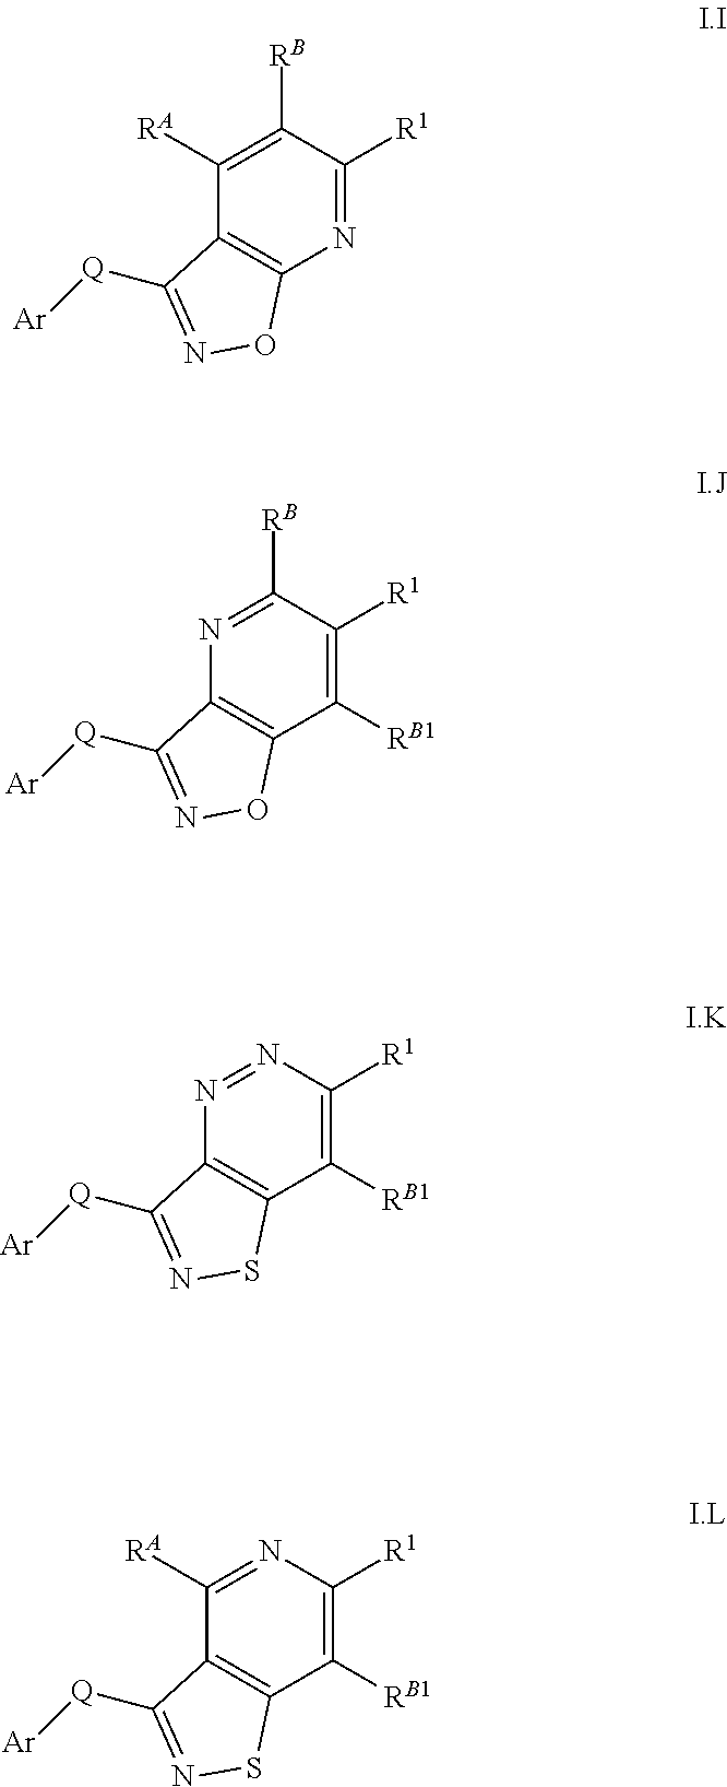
C12=C(N=C([R1])C([RB])=C1[RA])ON=C2[Q][Ar].C12=C(C([RB1])=C([R1])C([RB])=N1)ON=C2[Q][Ar].C12=C(C([RB1])=C([R1])N=N1)SN=C2[Q][Ar].C12=C(C([RB1])=C([R1])N=C1[RA])SN=C2[Q][Ar]
